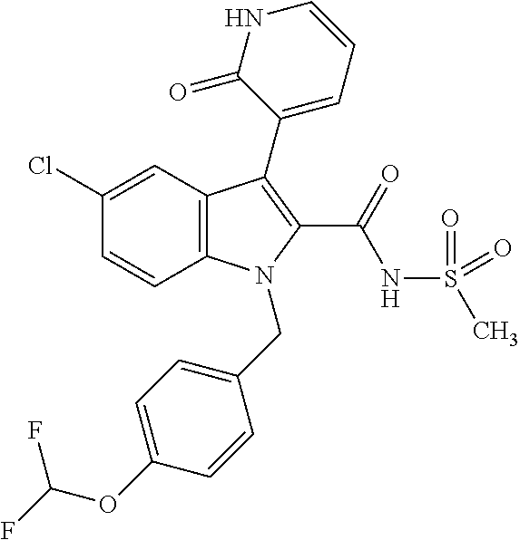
C1(Cl)=CC2=C(C=C1)N(CC1=CC=C(OC(F)F)C=C1)C(C(NS(C)(=O)=O)=O)=C2C1=CC=CNC1=O
